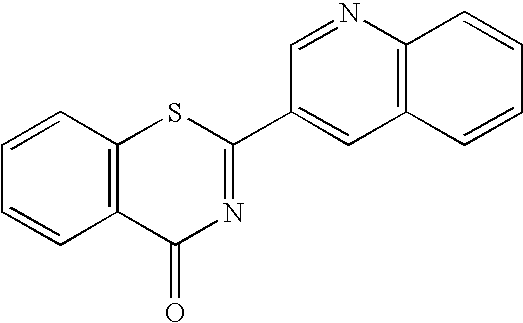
C1=CC=CC2=C1C(=O)N=C(C1=CC3=C(N=C1)C=CC=C3)S2
